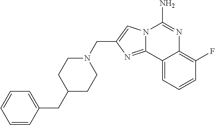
C(C1=CN2C(=N1)C1=CC=CC(F)=C1N=C2N)N1CCC(CC2=CC=CC=C2)CC1
